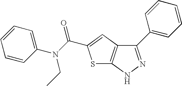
N1N=C(C2=CC=CC=C2)C2=C1SC(C(N(C1=CC=CC=C1)CC)=O)=C2
